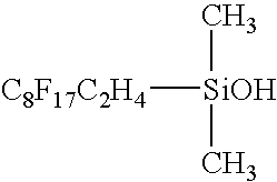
[C8F17C2H4][SiOH](C)C
